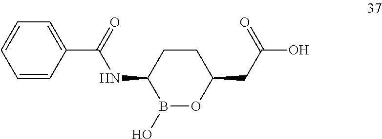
C1=C(C(=O)NC2B(O)OC(CC(O)=O)CC2)C=CC=C1
